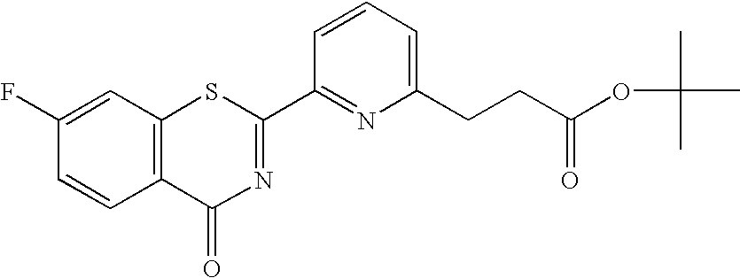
C1(F)=CC2=C(C=C1)C(=O)N=C(C1=NC(CCC(OC(C)(C)C)=O)=CC=C1)S2
